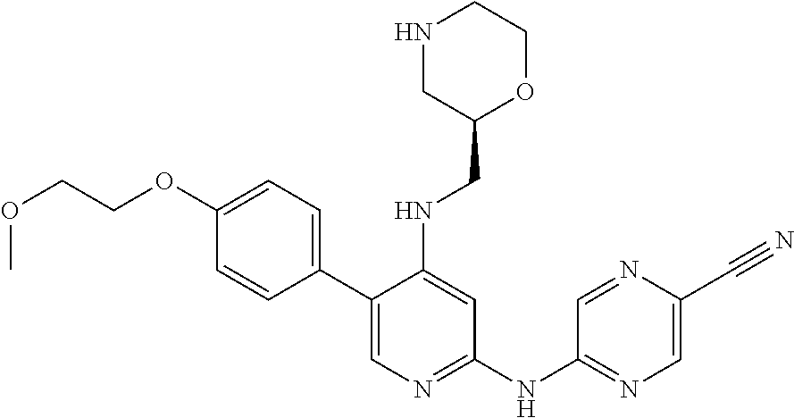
C1(C2=CC=C(OCCOC)C=C2)=CN=C(NC2=NC=C(C#N)N=C2)C=C1NCC1OCCNC1
